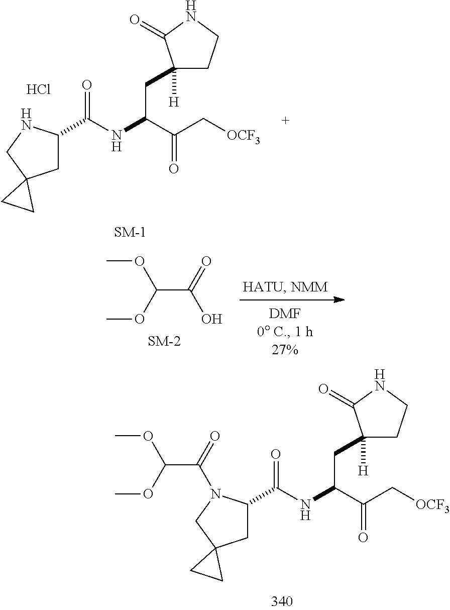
C1C(C(NC(C(C[OCF3])=O)CC2([H])CCNC2=O)=O)N(C(=O)C(OC)OC)CC12CC2.C1C(C(NC(C(C[OCF3])=O)CC2([H])CCNC2=O)=O)NCC12CC2.Cl.C(C(=O)O)(OC)OC
